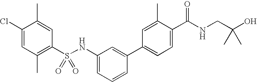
C1(C)=CC(S(NC2=CC=CC(C3=CC=C(C(NCC(O)(C)C)=O)C(C)=C3)=C2)(=O)=O)=C(C)C=C1Cl
